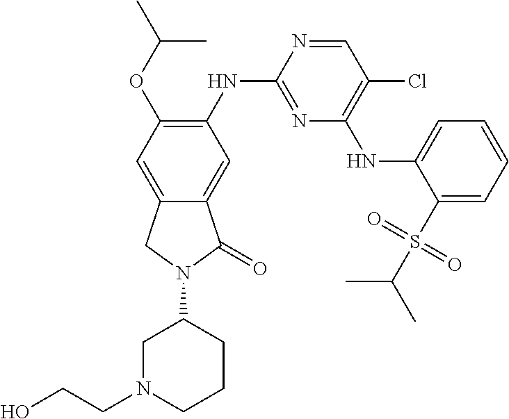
C1=NC(NC2=C(OC(C)C)C=C3C(=C2)C(=O)N(C2CN(CCO)CCC2)C3)=NC(NC2=CC=CC=C2S(C(C)C)(=O)=O)=C1Cl
